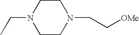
C1CN(CC)CCN1CC[OMe]
